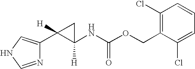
N1=CNC=C1C1([H])C([H])(NC(OCC2=C(Cl)C=CC=C2Cl)=O)C1
